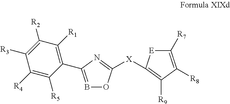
B1=C(C2=C([R1])C([R2])=C([R3])C([R4])=C2[R5])N=C([X]C2=C([R9])C([R8])=C([R7])[E]2)O1
